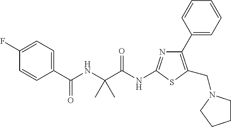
C1(C2=CC=CC=C2)=C(CN2CCCC2)SC(NC(C(NC(C2=CC=C(F)C=C2)=O)(C)C)=O)=N1
